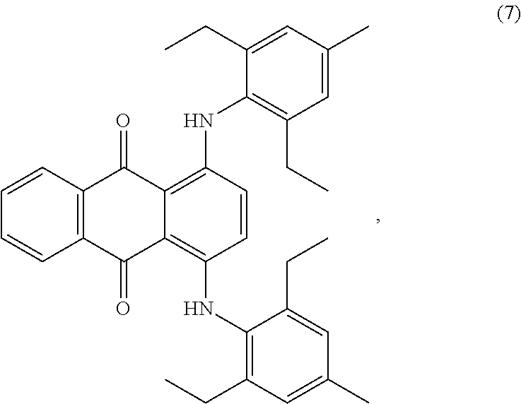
C12=C(C(=O)C3=C(NC4=C(CC)C=C(C)C=C4CC)C=CC(NC4=C(CC)C=C(C)C=C4CC)=C3C1=O)C=CC=C2
